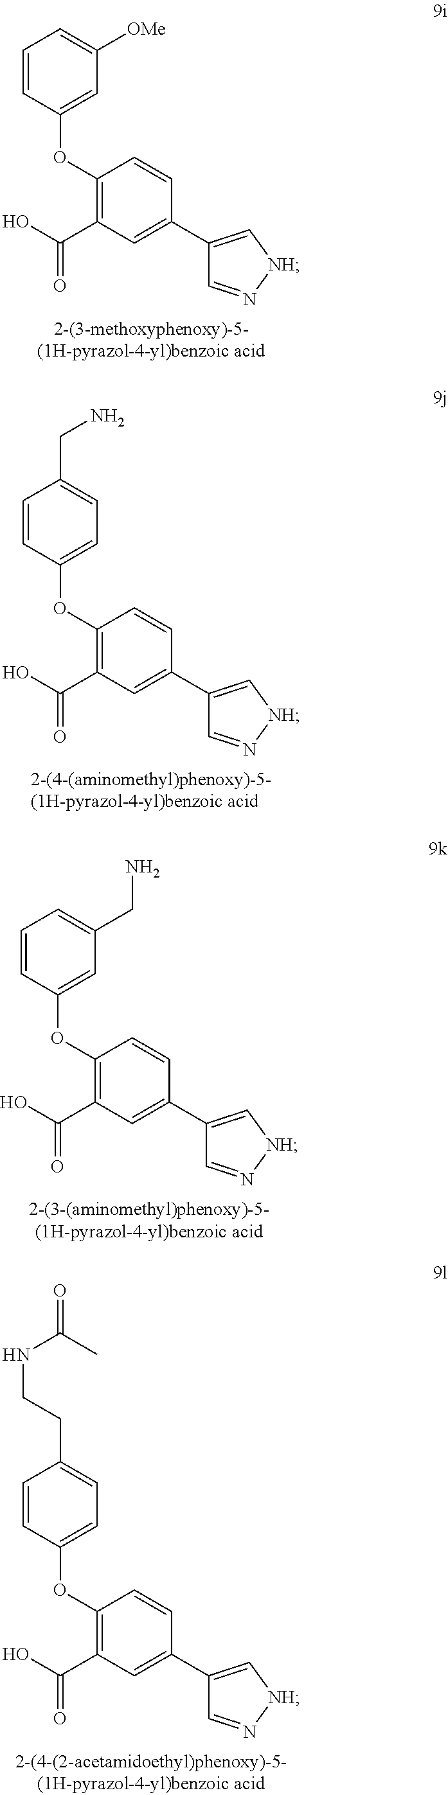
O(C1=C(C(O)=O)C=C(C2=C[NH]N=C2)C=C1)C1=CC([OMe])=CC=C1.O(C1=C(C(O)=O)C=C(C2=C[NH]N=C2)C=C1)C1=CC=C(CN)C=C1.O(C1=C(C(O)=O)C=C(C2=C[NH]N=C2)C=C1)C1=CC(CN)=CC=C1.O(C1=C(C(O)=O)C=C(C2=C[NH]N=C2)C=C1)C1=CC=C(CCNC(=O)C)C=C1
